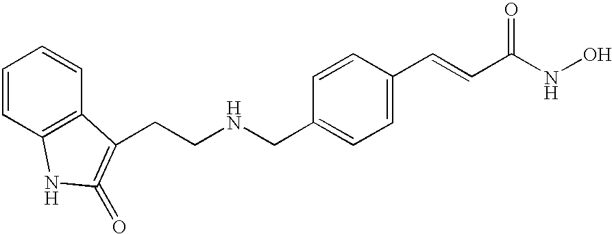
C(C1=CC=C(C=CC(NO)=O)C=C1)NCCC1=C(=O)NC2=C1C=CC=C2
